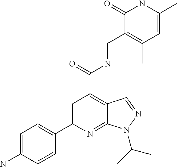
C1(C2=CC(C(=O)NCC3=C(C)C=C(C)NC3=O)=C3C(=N2)N(C(C)C)N=C3)=CC=C(N)C=C1
